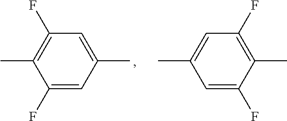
C1(F)=CC(C)=CC(F)=C1C.C1(F)=CC(C)=CC(F)=C1C
